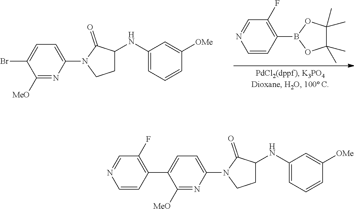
C1=C(N2CCC(NC3=CC=CC([OMe])=C3)C2=O)N=C([MeO])C(C2=C(F)C=NC=C2)=C1.C1=C(N2CCC(NC3=CC=CC([OMe])=C3)C2=O)N=C([MeO])C(Br)=C1.C1=NC=CC(B2OC(C)(C)C(C)(C)O2)=C1F
